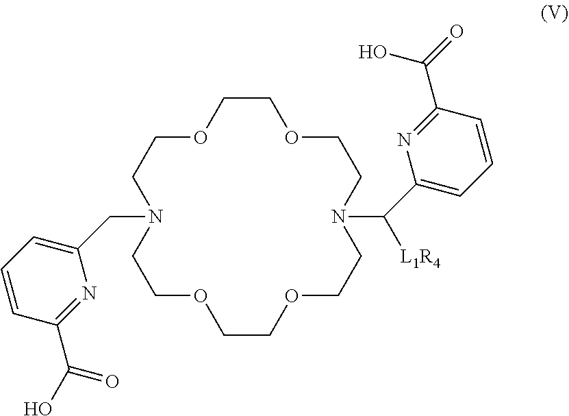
C1COCCN(CC2=CC=CC(C(O)=O)=N2)CCOCCOCCN(C(C2=CC=CC(C(O)=O)=N2)[L1R4])CCO1
